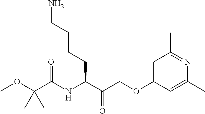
COC(C(NC(C(COC1=CC(C)=NC(C)=C1)=O)CCCCN)=O)(C)C
